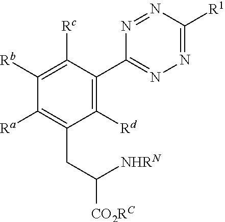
[Rc]C1=C([Rb])C([Ra])=C(CC([CO2RC])[NHRN])C([Rd])=C1C1=NN=C([R1])N=N1
